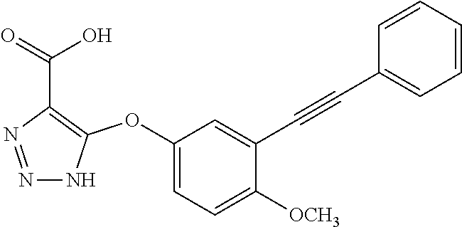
C1(OC2=C(C(=O)O)N=NN2)=CC=C([OCH3])C(C#CC2=CC=CC=C2)=C1
